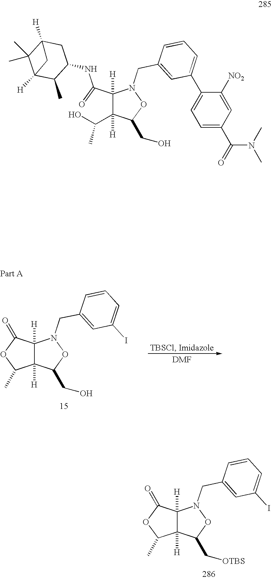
C1(C(=O)NC2C(C)C3([H])C(C)(C)C([H])(C2)C3)([H])N(CC2=CC(C3=CC=C(C(=O)N(C)C)C=C3[NO2])=CC=C2)OC(CO)C1(C(O)C)[H].C12([H])C([H])(C(C[OTBS])ON1CC1=CC(I)=CC=C1)C(C)OC2=O.C12([H])C([H])(C(CO)ON1CC1=CC(I)=CC=C1)C(C)OC2=O
